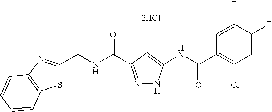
C(NC(=O)C1=NNC(NC(C2=C(Cl)C=C(F)C(F)=C2)=O)=C1)C1=NC2=C(S1)C=CC=C2.[2HCl]
